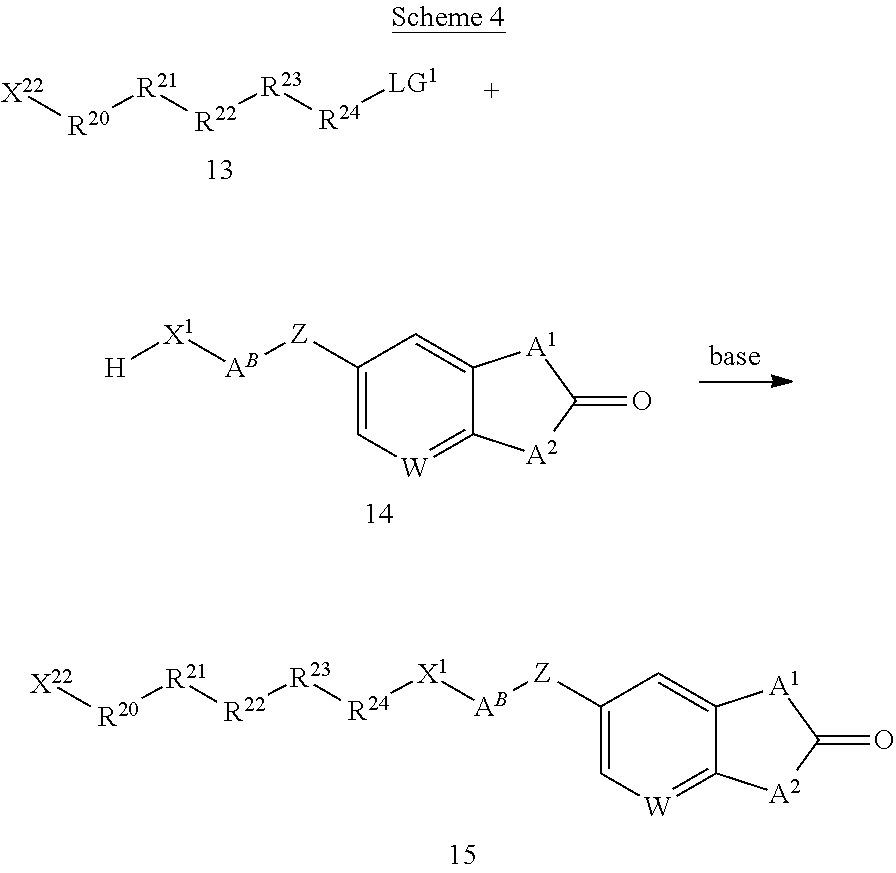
[X22][R20][R21][R22][R23][R24][LG1].C1=C([Z][AB][X1][H])C=C2C(=[W]1)[A2]C(=O)[A1]2.C1=C([Z][AB][X1][R24][R23][R22][R21][R20][X22])C=C2C(=[W]1)[A2]C(=O)[A1]2
